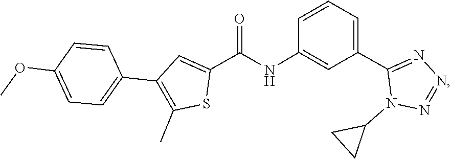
N1=NN(C2CC2)C(C2=CC=CC(NC(C3=CC(C4=CC=C(OC)C=C4)=C(C)S3)=O)=C2)=N1
